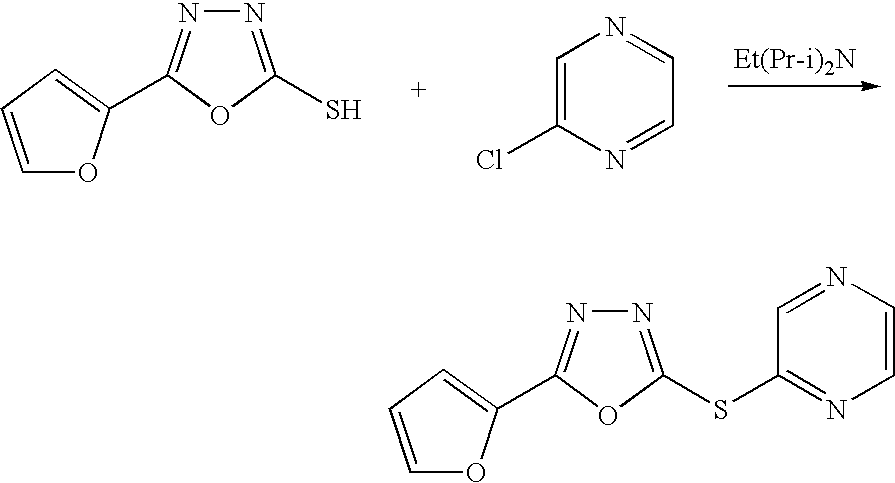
N1=C(S)OC(C2=CC=CO2)=N1.C1=C(Cl)N=CC=N1.N1=C(SC2=NC=CN=C2)OC(C2=CC=CO2)=N1
